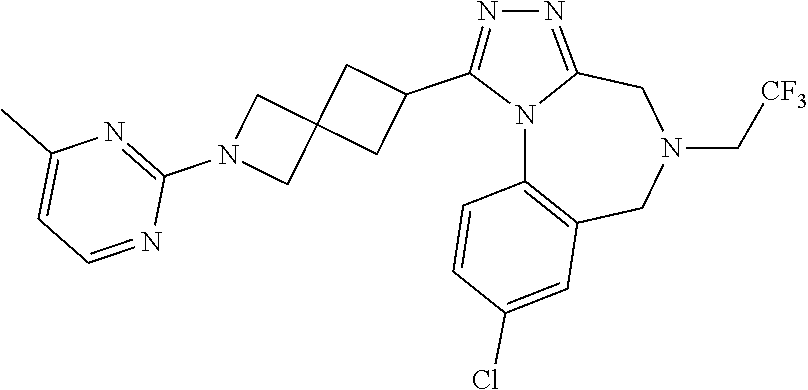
N12C3=C(CN(C[CF3])CC1=NN=C2C1CC2(C1)CN(C1=NC(C)=CC=N1)C2)C=C(Cl)C=C3
